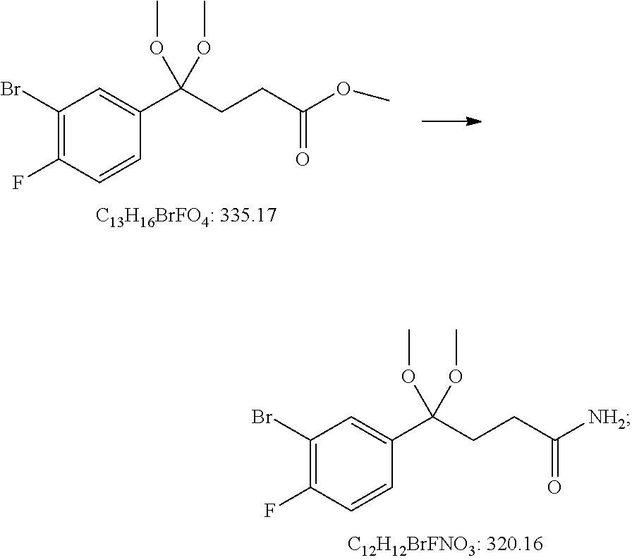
C1(Br)=C(F)C=CC(C(CCC([NH2])=O)(OC)OC)=C1.C1(Br)=C(F)C=CC(C(CCC(OC)=O)(OC)OC)=C1
